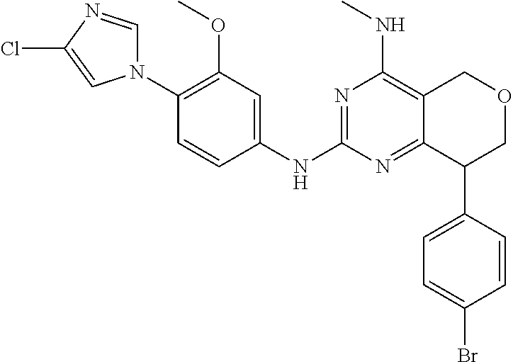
C1(N2C=NC(Cl)=C2)=C(OC)C=C(NC2=NC(NC)=C3C(=N2)C(C2=CC=C(Br)C=C2)COC3)C=C1
